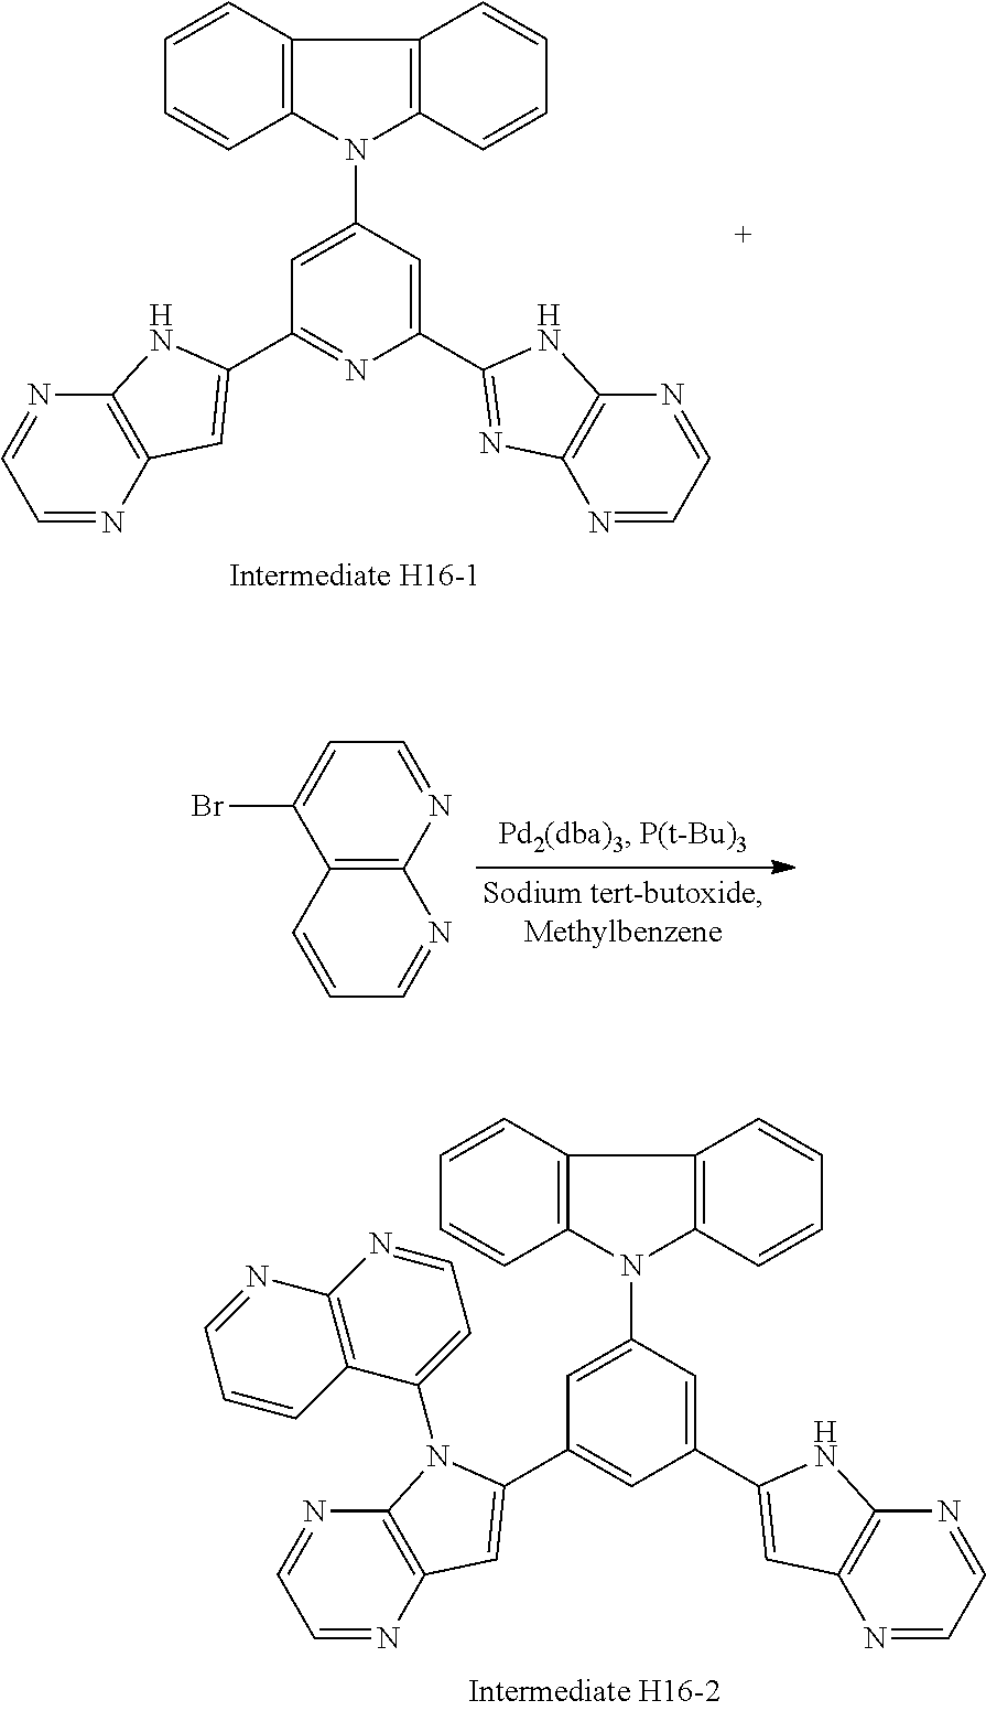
C12=C(N(C3=CC(C4=CC5=C(N=CC=N5)N4C4=CC=NC5=C4C=CC=N5)=CC(C4=CC5=C(N=CC=N5)N4)=C3)C3=C1C=CC=C3)C=CC=C2.C12=C(N(C3=CC(C4=CC5=C(N=CC=N5)N4)=NC(C4=NC5=C(N=CC=N5)N4)=C3)C3=C1C=CC=C3)C=CC=C2.C1=NC2=C(C(Br)=C1)C=CC=N2
